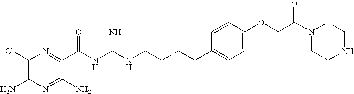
C1(Cl)=C(N)N=C(N)C(C(NC(NCCCCC2=CC=C(OCC(N3CCNCC3)=O)C=C2)=N)=O)=N1
